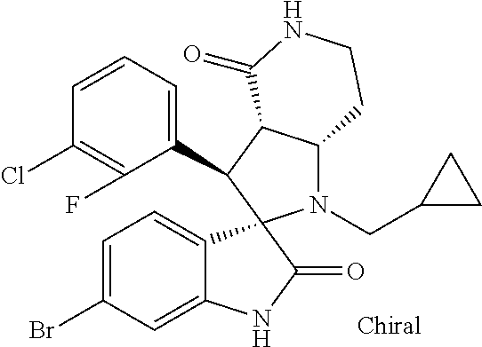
C1(C2C3C(N(CC4CC4)C24C2=CC=C(Br)C=C2NC4=O)CCNC3=O)=CC=CC(Cl)=C1F
